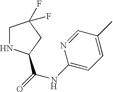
[H].C(=O)(NC1=CC=C(C)C=N1)C1NCC(F)(F)C1
